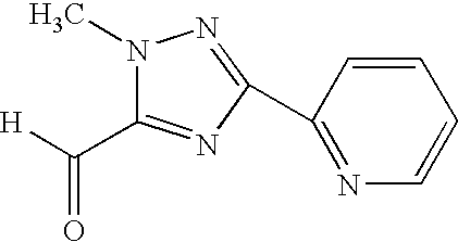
C1=CC(C2=NN(C)C(C(=O)[H])=N2)=NC=C1
